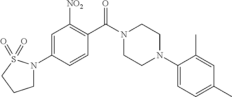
C1=C(N2CCCS2(=O)=O)C=CC(C(N2CCN(C3=CC=C(C)C=C3C)CC2)=O)=C1[NO2]
